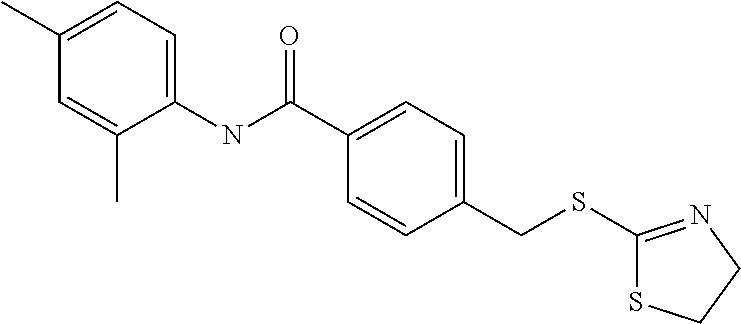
C1(C)=CC=C(NC(C2=CC=C(CSC3=NCCS3)C=C2)=O)C(C)=C1
